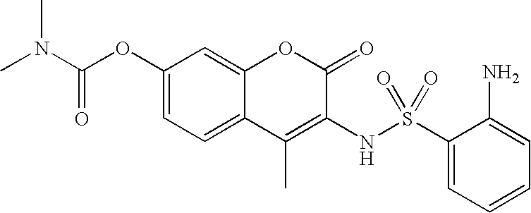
C1(OC(N(C)C)=O)=CC=C2C(=C1)OC(=O)C(NS(C1=CC=CC=C1N)(=O)=O)=C2C
